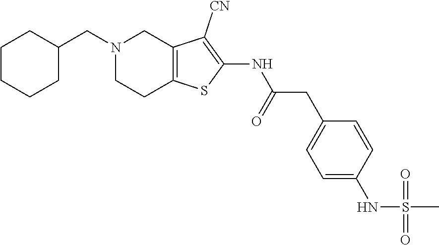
C1(NC(CC2=CC=C(NS(C)(=O)=O)C=C2)=O)=C([CN])C2=C(CCN(CC3CCCCC3)C2)S1
